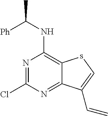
N1=C(Cl)N=C2C(=C1NC([Ph])C)sC=C2C=C
